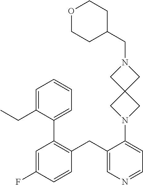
C1=NC=C(CC2=C(C3=CC=CC=C3CC)C=C(F)C=C2)C(N2CC3(C2)CN(CC2CCOCC2)C3)=C1
